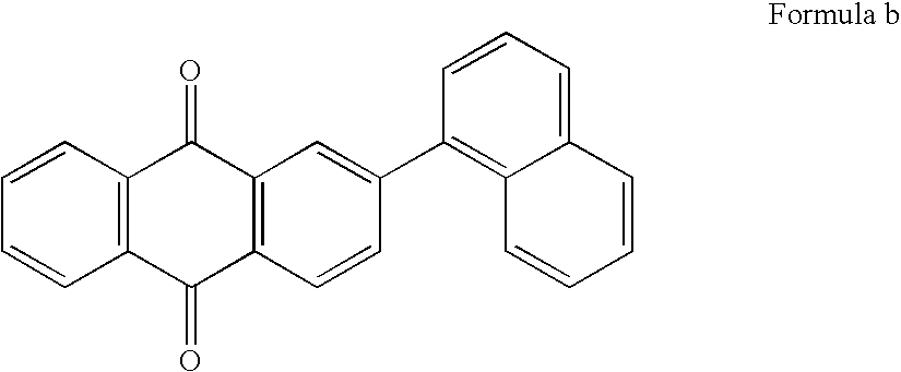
C1=CC2=C(C=C1)C(=O)C1=C(C2=O)C=C(C2=C3C(=CC=C2)C=CC=C3)C=C1
